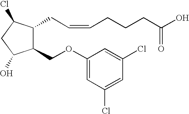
C1(OCC2C(CC=CCCCC(O)=O)C(Cl)CC2O)=CC(Cl)=CC(Cl)=C1
